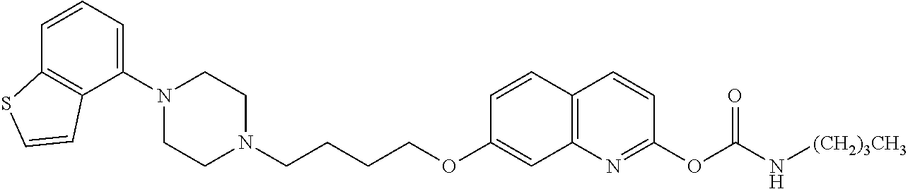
C1=CC2=C(C(N3CCN(CCCCOC4=CC5=C(C=C4)C=CC(OC(N[(CH2)3CH3])=O)=N5)CC3)=C1)C=CS2
